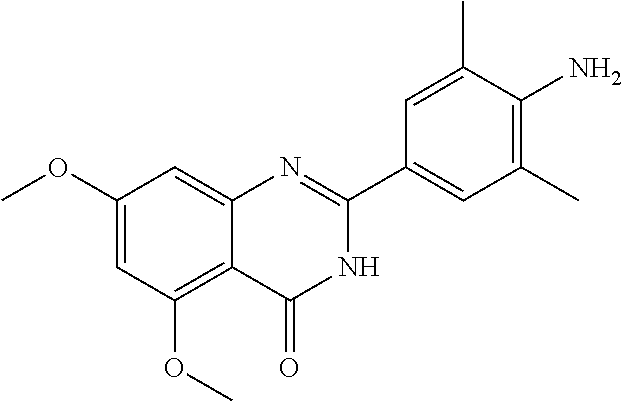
C1(OC)=CC(OC)=C2C(=C1)N=C(C1=CC(C)=C(N)C(C)=C1)NC2=O
